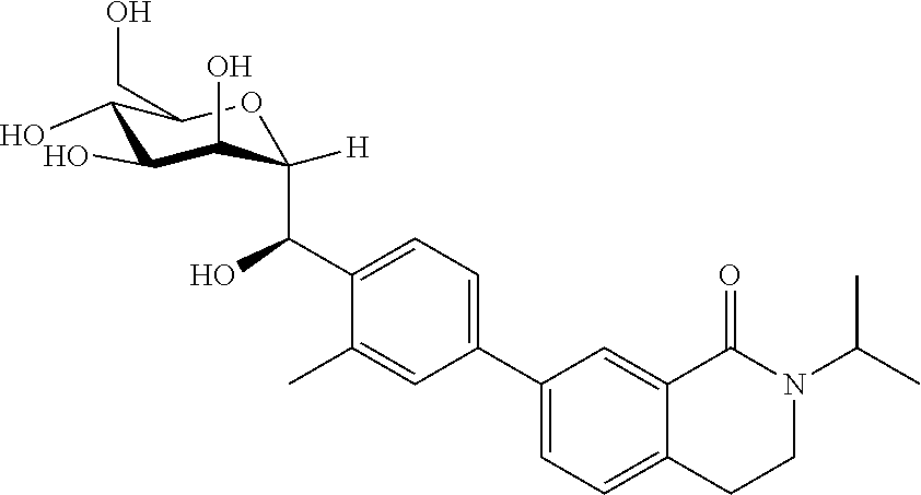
C1=C(C2=CC=C(C(O)C3([H])C(O)C(O)C(O)C(CO)O3)C(C)=C2)C=C2C(=C1)CCN(C(C)C)C2=O
